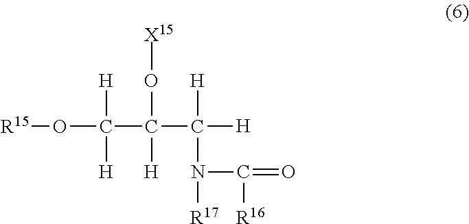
[R15]OC([H])([H])C(O[X15])([H])C([H])(N(C([R16])=O)[R17])[H]
